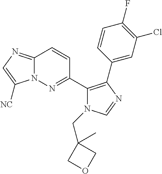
C12=NC=C([NC])N1N=C(C1=C(C3=CC(Cl)=C(F)C=C3)N=CN1CC1(C)COC1)C=C2
